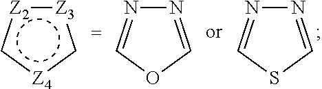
[Z3]1:[Z2]c[Z4]c1.N1=COC=N1.N1=CSC=N1
